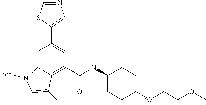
C1(NC(C2=C3C(=CC(C4=CN=CS4)=C2)N([Boc])C=C3I)=O)CCC(OCCOC)CC1
